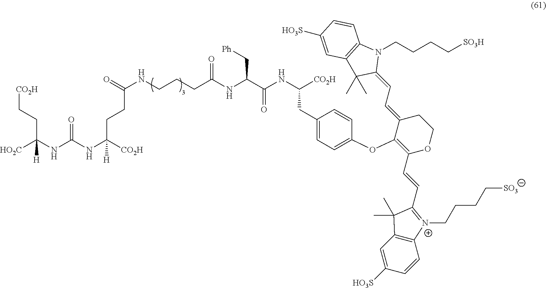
[HO2C]C(NC(NC([CO2H])(CCC(NCCCC(NC(C(NC([CO2H])CC1=CC=C(OC2=C(C=CC3=[N+](CCCC[SO3])C4=C(C=C([HO3S])C=C4)C3(C)C)OCCC2=CC=C2C(C)(C)C3=C(N2CCCC[SO3H])C=CC([HO3S])=C3)C=C1)=O)C[Ph])=O)=O)[H])=O)(CC[CO2H])[H]
